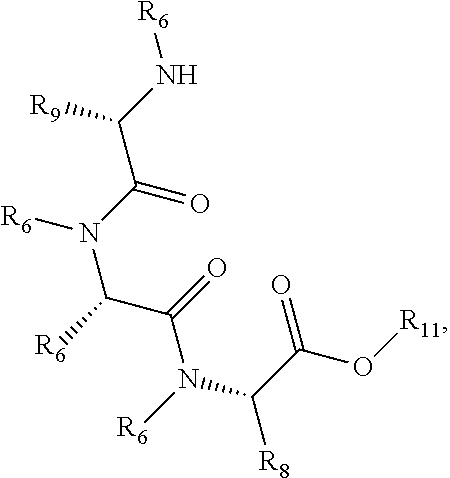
C(N(C(C(=O)N(C([R8])C(O[R11])=O)[R6])[R6])[R6])(=O)C([R9])N[R6]
